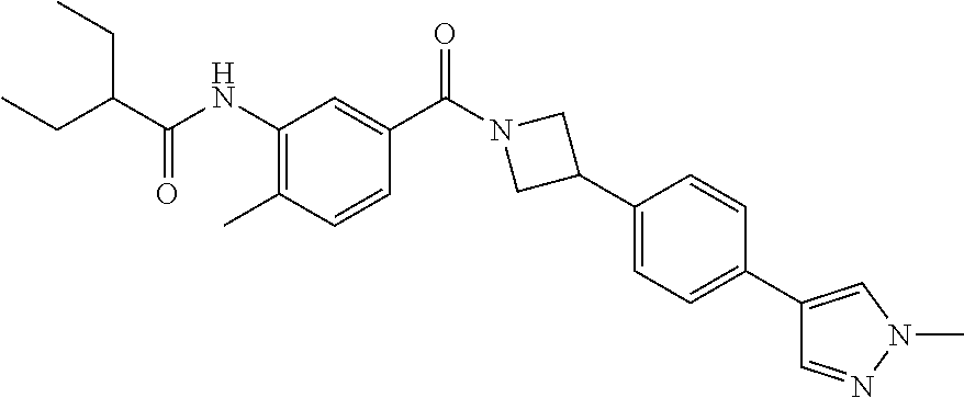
C(NC1=C(C)C=CC(C(=O)N2CC(C3=CC=C(C4=CN(C)N=C4)C=C3)C2)=C1)(=O)C(CC)CC
